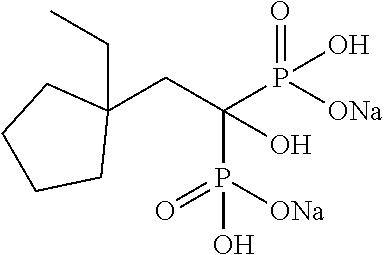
C1(CC(P([ONa])(=O)O)(P([ONa])(=O)O)O)(CC)CCCC1
